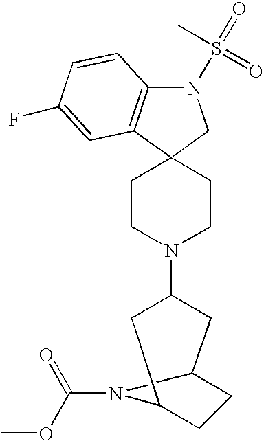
N1(S(=O)(C)=O)C2=C(C3(C1)CCN(C1CC4CCC(C1)N4C(=O)OC)CC3)C=C(F)C=C2
